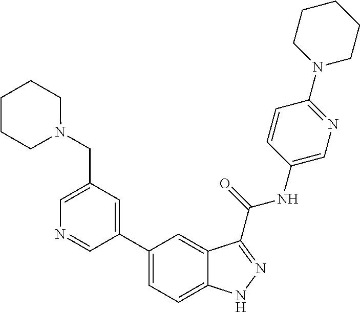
C1(CN2CCCCC2)=CN=CC(C2=CC=C3C(=C2)C(C(NC2=CN=C(N4CCCCC4)C=C2)=O)=NN3)=C1
